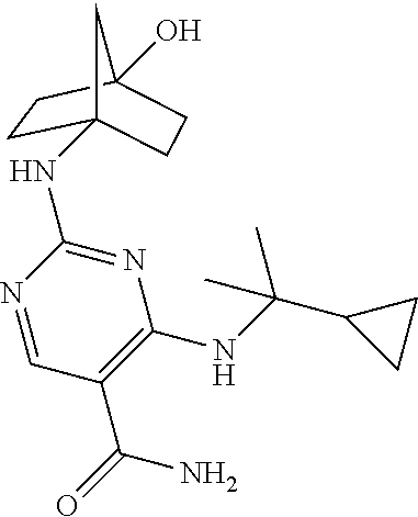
N1=CC(C(=O)N)=C(NC(C2CC2)(C)C)N=C1NC12CCC(O)(CC1)C2
